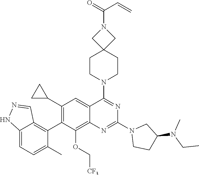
C12=CC=C(C)C(C3=C(C4CC4)C=C4C(=C3OC[CF3])N=C(N3CCC(N(CC)C)C3)N=C4N3CCC4(CC3)CN(C(=O)C=C)C4)=C1C=NN2
